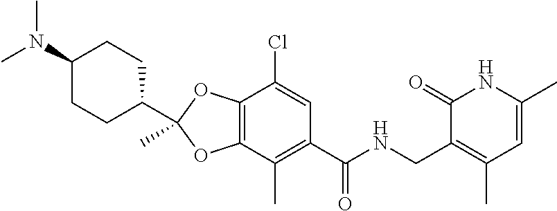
C12=C(C(C)=C(C(NCC3=C(C)C=C(C)NC3=O)=O)C=C1Cl)OC(C1CCC(N(C)C)CC1)(C)O2
